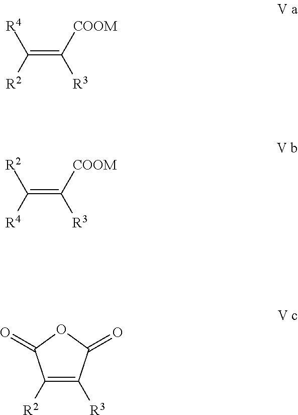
[R4]C([R2])=C([COOM])[R3].[R2]C([R4])=C([COOM])[R3].C1([R2])=C([R3])C(=O)OC1=O
